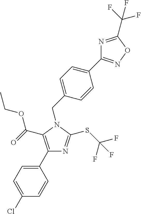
N1=C(C(F)(F)F)ON=C1C1=CC=C(CN2C(SC(F)(F)F)=NC(C3=CC=C(Cl)C=C3)=C2C(=O)OCC)C=C1
